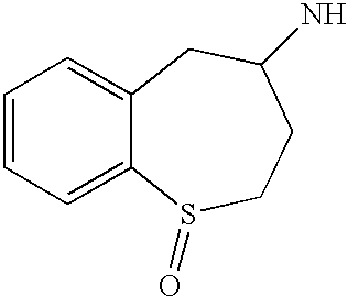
C1=CC=C2C(=C1)CC(N)CCS2=O
